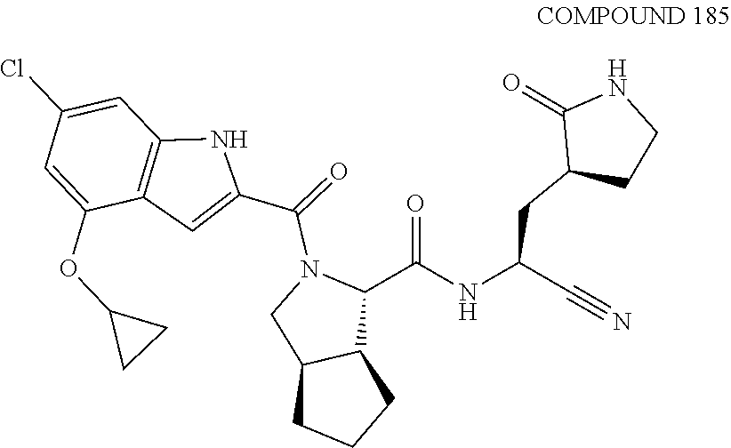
C1=C(OC2CC2)C2=C(C=C1Cl)NC(C(=O)N1CC3C(C1C(NC(C#N)CC1CCNC1=O)=O)CCC3)=C2
